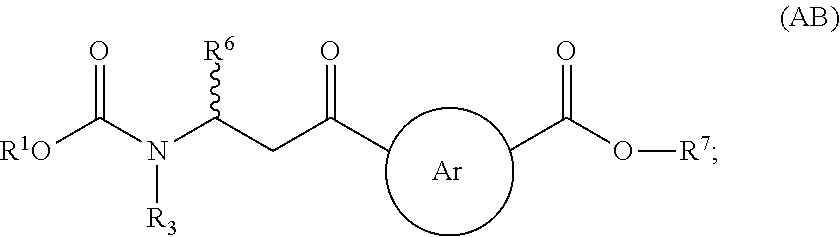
CC(CC(N(C([R1O])=O)[R3])[R6])=O.O(C(C)=O)[R7].[Ar]
